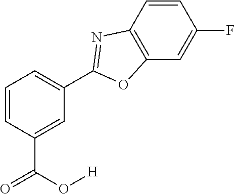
C1=C(C(O[H])=O)C=CC=C1C1=NC2=C(C=C(F)C=C2)O1
